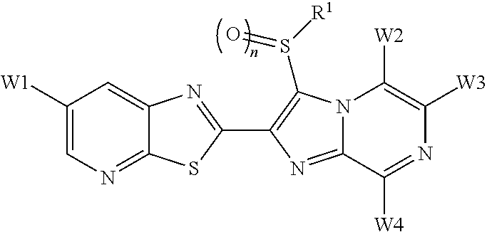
C12=NC=C([W1])C=C1N=C(C1=C(S([R1])=O)N3C(=N1)C([W4])=NC([W3])=C3[W2])S2
